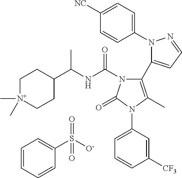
C1(N2N=CC=C2C2=C(C)N(C3=CC=CC([CF3])=C3)C(=O)N2C(NC(C2CC[N+](C)(C)CC2)C)=O)=CC=C([NC])C=C1.C1=CC=CC(S([O-])(=O)=O)=C1
